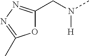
O1C(CN([H])C)=NN=C1C
